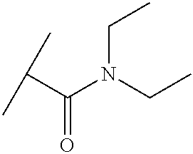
CC(C)C(N(CC)CC)=O
